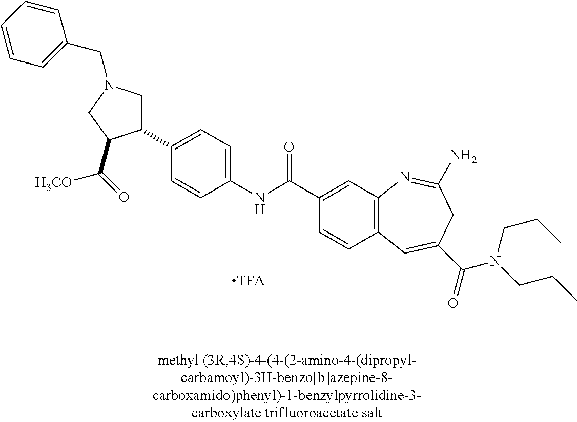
C1=CC(NC(C2=CC3=C(C=C2)C=C(C(=O)N(CCC)CCC)CC(N)=N3)=O)=CC=C1C1CN(CC2=CC=CC=C2)CC1C(=O)[H3CO]
